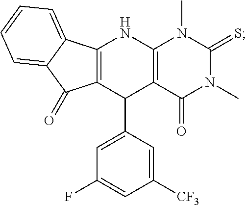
C12=C(C(C3=CC(F)=CC([CF3])=C3)C3=C(N1)N(C)C(=S)N(C)C3=O)C(=O)C1=CC=CC=C21
